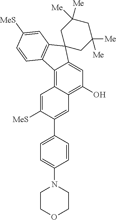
C12=C3C(=C(O)C=C1C1(C4=C2C=CC([MeS])=C4)CC([Me])([Me])CC([Me])([Me])C1)C=C(C1=CC=C(N2CCOCC2)C=C1)C([MeS])=C3
